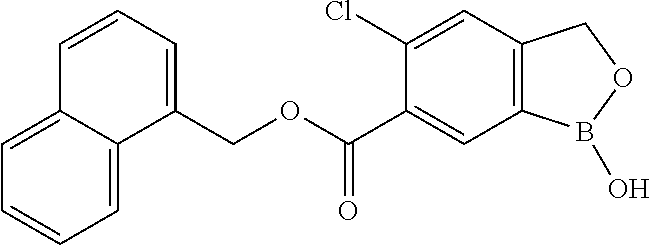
C1(Cl)=CC2=C(C=C1C(OCC1=CC=CC3=CC=CC=C13)=O)B(O)OC2
